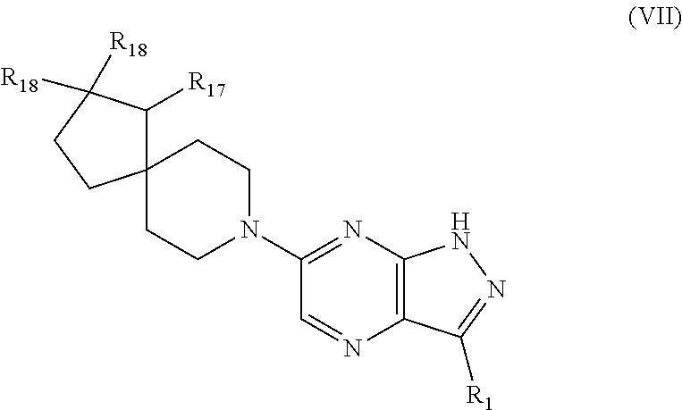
N1=C(N2CCC3(CC2)C([R17])C([R18])([R18])CC3)C=NC2=C1NN=C2[R1]
